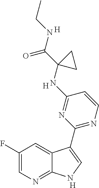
C1(F)=CN=C2C(=C1)C(C1=NC=CC(NC3(C(NCC)=O)CC3)=N1)=CN2.[H].[H].[H]
